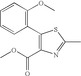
C1(C2=C(OC)C=CC=C2)=C(C(OC)=O)N=C(C)S1
